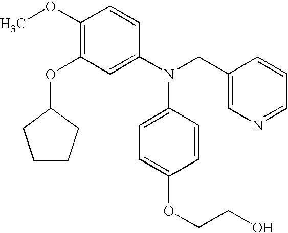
COC1=C(OC2CCCC2)C=C(N(CC2=CN=CC=C2)C2=CC=C(OCCO)C=C2)C=C1
